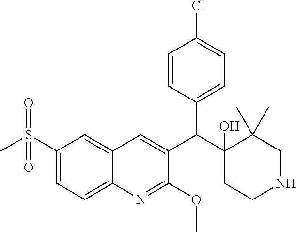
C1(S(C)(=O)=O)=CC=C2C(=C1)C=C(C(C1(O)CCNCC1(C)C)C1=CC=C(Cl)C=C1)C(OC)=N2
